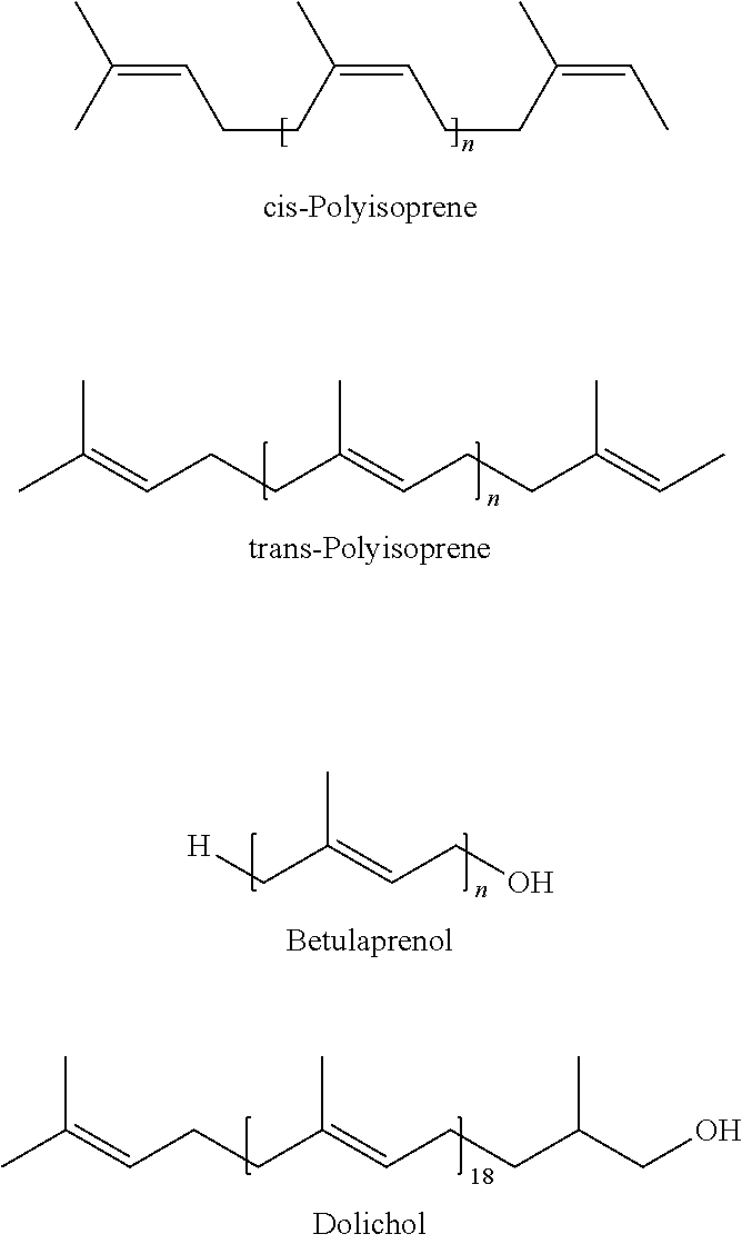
[H]CC(=CCO)C.C(=C(C)C)CCC(C)=CCCC(C)=CC.CC(=CCCC(=CCCC(=CC)C)C)C.CC(=CCCC(=CCCC(CO)C)C)C
